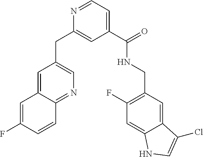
C1=C2C(=NC=C1CC1=CC(C(NCC3=C(F)C=C4C(=C3)C(Cl)=CN4)=O)=CC=N1)C=CC(F)=C2
